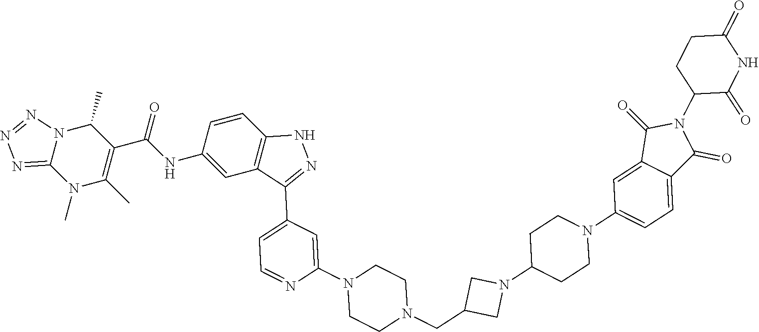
C1=C(NC(C2=C(C)N(C)C3=NN=NN3C2C)=O)C=CC2=C1C(C1=CC=NC(N3CCN(CC4CN(C5CCN(C6=CC=C7C(=C6)C(=O)N(C6C(=O)NC(=O)CC6)C7=O)CC5)C4)CC3)=C1)=NN2
